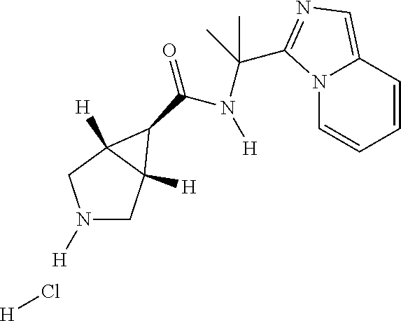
N1([H])CC2([H])C([H])(C1)C2C(=O)N([H])C(C)(C)C1=NC=C2N1C=CC=C2.[H]Cl
